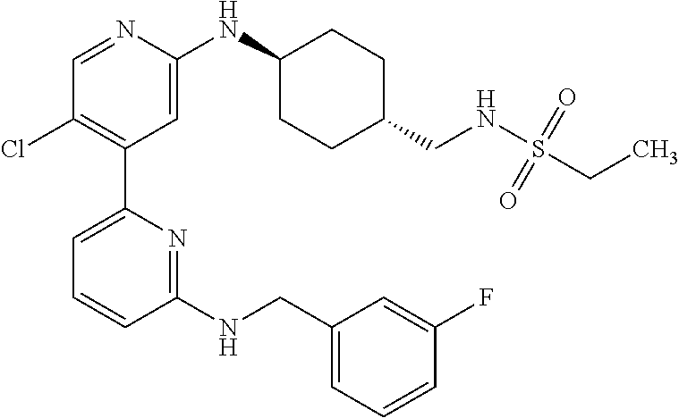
C1=NC(NC2CCC(CNS(CC)(=O)=O)CC2)=CC(C2=CC=CC(NCC3=CC=CC(F)=C3)=N2)=C1Cl
